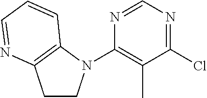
C1CN(C2=C(C)C(Cl)=NC=N2)C2=C1N=CC=C2
